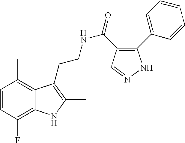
C1=CC(F)=C2C(=C1C)C(CCNC(=O)C1=C(C3=CC=CC=C3)NN=C1)=C(C)N2
